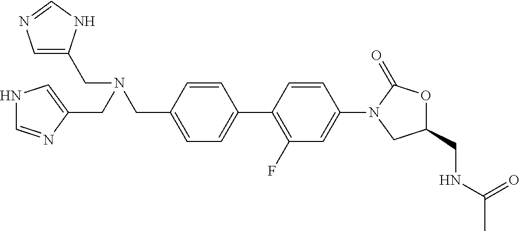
C(C1=CC=C(C2=C(F)C=C(N3CC(CNC(C)=O)OC3=O)C=C2)C=C1)N(CC1=CN=CN1)CC1=CNC=N1
